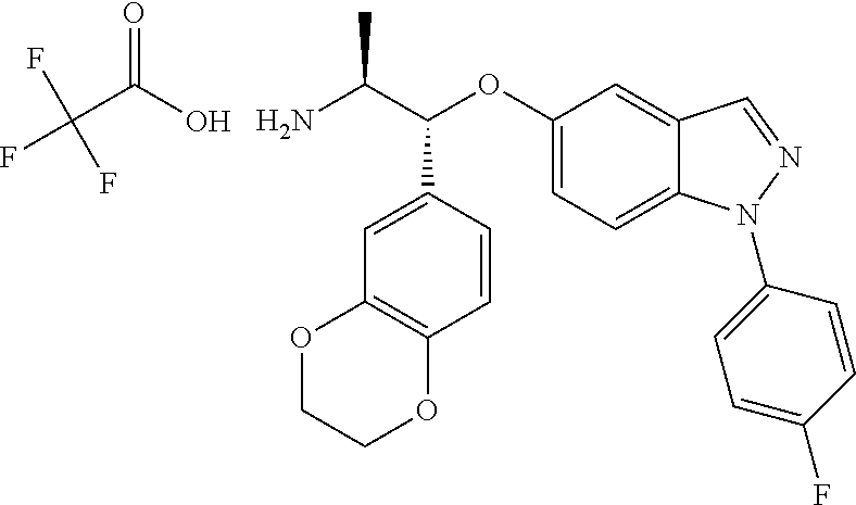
NC(C(OC1=CC=C2C(=C1)C=NN2C1=CC=C(F)C=C1)C1=CC2=C(C=C1)OCCO2)C.C(C(O)=O)(F)(F)F
